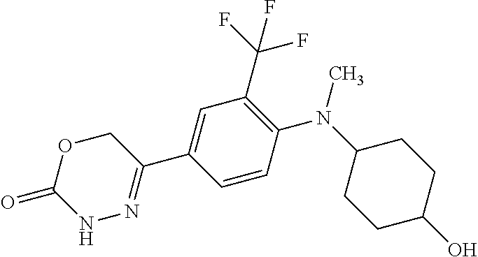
C1OC(=O)NN=C1C1=CC(C(F)(F)F)=C(N(C2CCC(O)CC2)C)C=C1
